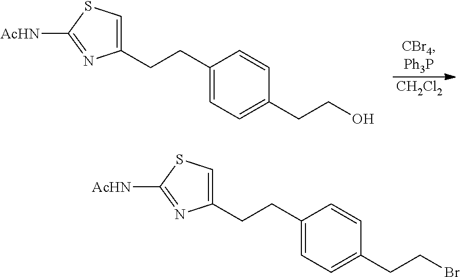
C1(CCC2=CC=C(CCBr)C=C2)=CSC([AcHN])=N1.C1(CCC2=CC=C(CCO)C=C2)=CSC([AcHN])=N1.[CH2Cl2]
